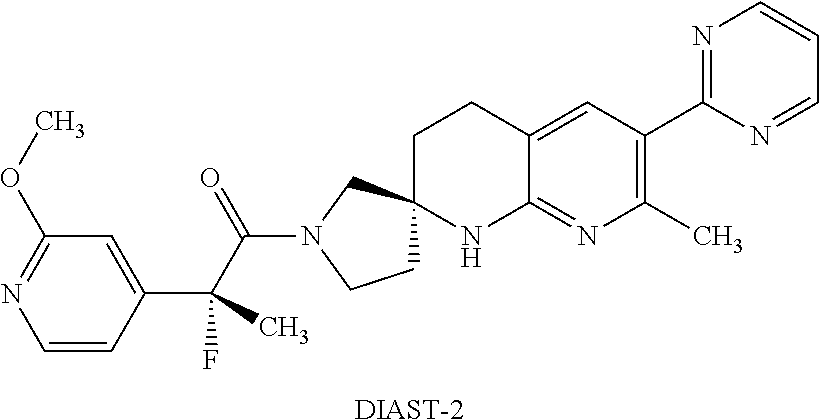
C1=CC(C(C(N2CCC3(C2)CCC2=CC(C4=NC=CC=N4)=C(C)N=C2N3)=O)(C)F)=CC(OC)=N1.[DIAST-2]
